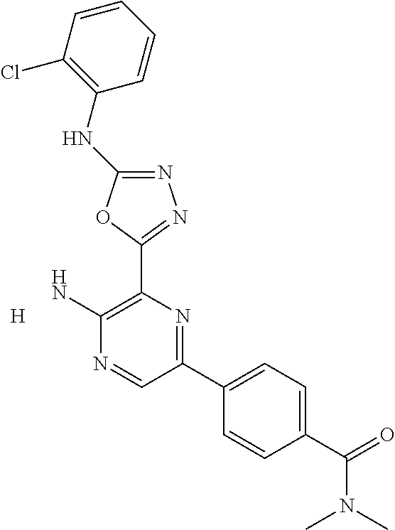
N1=C(NC2=C(Cl)C=CC=C2)OC(C2=C(N)N=CC(C3=CC=C(C(=O)N(C)C)C=C3)=N2)=N1.[H]
